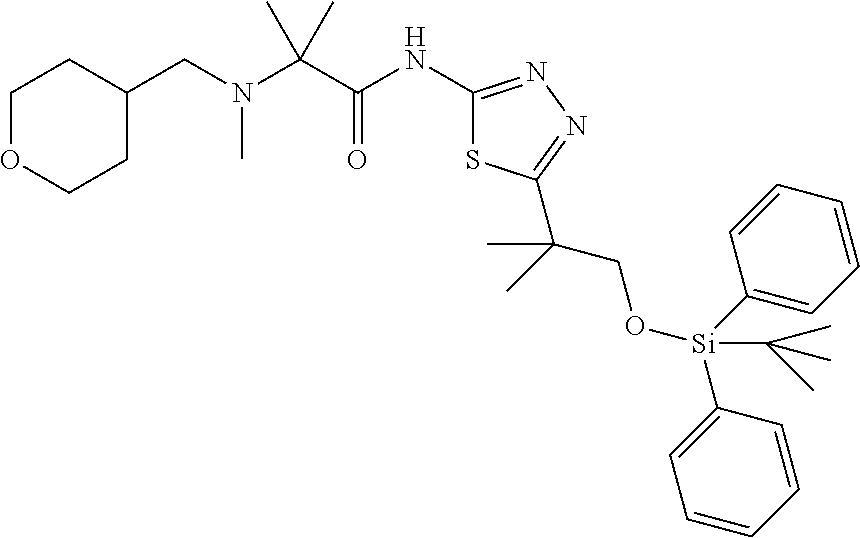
C1OCCC(CN(C(C(NC2=NN=C(C(C)(CO[Si](C3=CC=CC=C3)(C3=CC=CC=C3)C(C)(C)C)C)S2)=O)(C)C)C)C1
